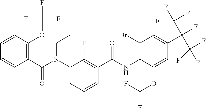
C1=CC(OC(F)(F)F)=C(C(N(C2=CC=CC(C(=O)NC3=C(Br)C=C(C(F)(C(F)(F)F)C(F)(F)F)C=C3OC(F)F)=C2F)CC)=O)C=C1
